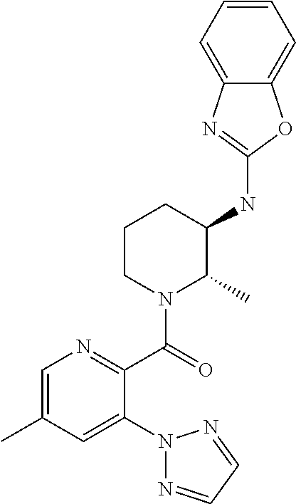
C1(NC2C(C)N(C(=O)C3=NC=C(C)C=C3N3N=CC=N3)CCC2)=NC2=CC=CC=C2O1
